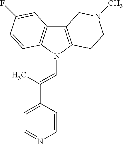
C12=C(N(C=C(C3=CC=NC=C3)C)C3=C1C=C(F)C=C3)CCN(C)C2
